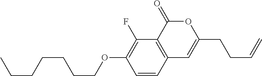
C1=CC2=C(C(F)=C1OCCCCCCC)C(=O)OC(CCC=C)=C2
